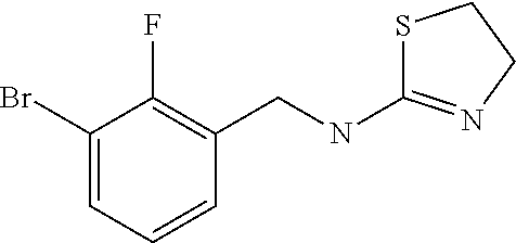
S1C(NCC2=C(F)C(Br)=CC=C2)=NCC1
